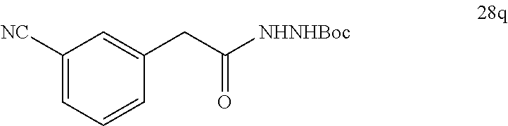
[NC]C1=CC=CC(CC([NHNHBoc])=O)=C1
